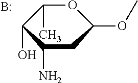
C1(C)OC(OC)CC(N)C1O.B
